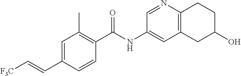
C1=CC(C(NC2=CC3=C(N=C2)CCC(O)C3)=O)=C(C)C=C1C=C[F3C]
